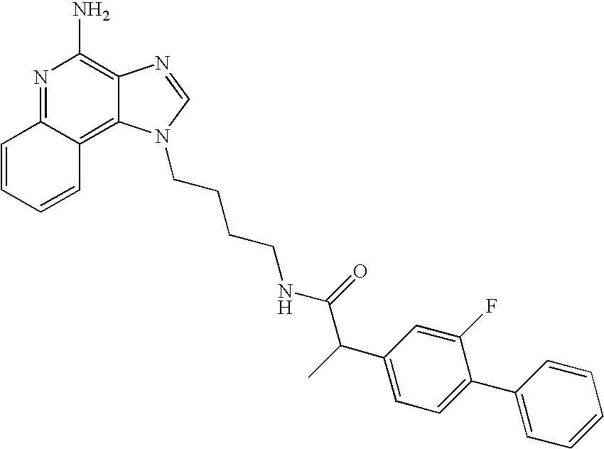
N1=C2C(=C3C(=C1N)N=CN3CCCCNC(C(C)C1=CC=C(C3=CC=CC=C3)C(F)=C1)=O)C=CC=C2
